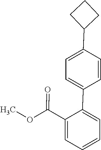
C(C1=CC=CC=C1C1=CC=C(C2CCC2)C=C1)(OC)=O
